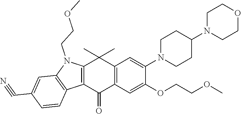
C12=C(C(=O)C3=C(C1(C)C)C=C(N1CCC(N4CCOCC4)CC1)C(OCCOC)=C3)C1=C(N2CCOC)C=C(C#N)C=C1
